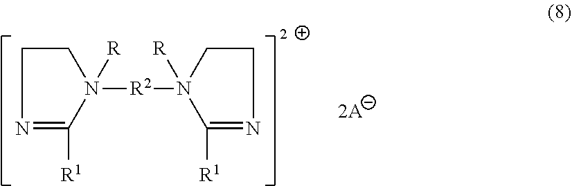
N1([R2]N2([R])C([R1])=NCC2)([R])CCN=C1[R1]
